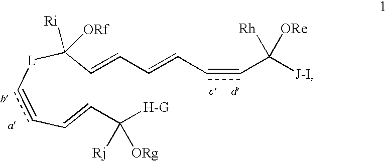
C(=Ccc[L]C(C=CC=CC=CC([J-I])([Rh])[ORe])([Ri])[ORf])C([H-G])([Rj])[ORg]
